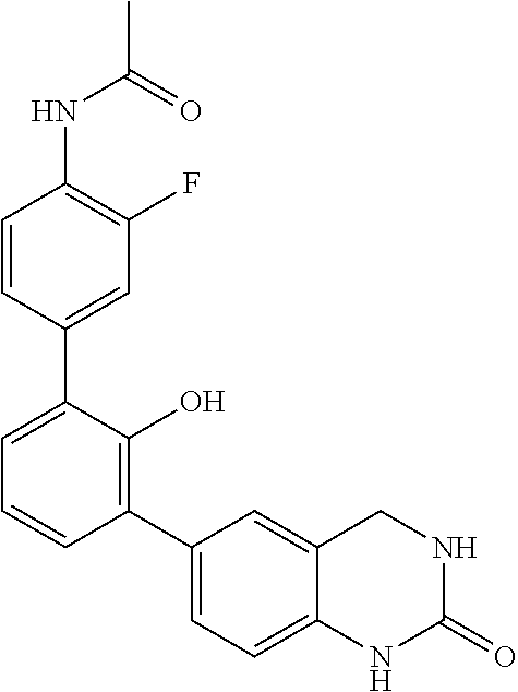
CC(=O)NC1=C(F)C=C(C2=CC=CC(C3=CC=C4C(=C3)CNC(=O)N4)=C2O)C=C1
